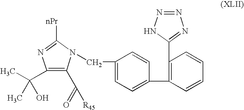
C1(C(C)(O)C)=C(C(=O)[R45])N(CC2=CC=C(C3=C(C4=NN=NN4)C=CC=C3)C=C2)C([nPr])=N1
